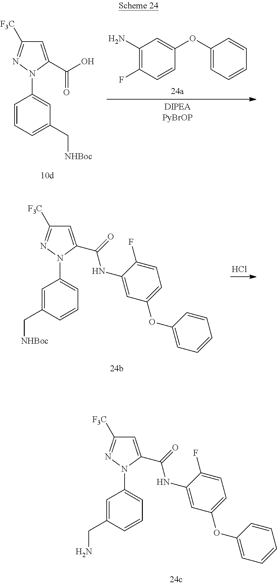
C1=C(C(O)=O)N(C2=CC(C[NHBoc])=CC=C2)N=C1[F3C].C1(N)=C(F)C=CC(OC2=CC=CC=C2)=C1.Cl.C1=C(C(=O)NC2=CC(OC3=CC=CC=C3)=CC=C2F)N(C2=CC=CC(C[NHBoc])=C2)N=C1[F3C].C1=C(C(=O)NC2=CC(OC3=CC=CC=C3)=CC=C2F)N(C2=CC=CC(CN)=C2)N=C1[F3C]
